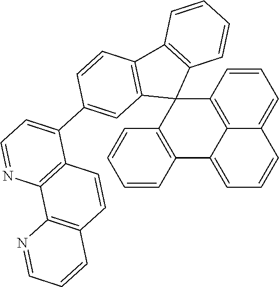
C12=C3C=CC=C1C=CC=C2C1=C(C32C3=C(C4=C2C=C(C2=CC=NC5=C2C=CC2=C5N=CC=C2)C=C4)C=CC=C3)C=CC=C1
